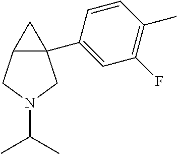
C12(C3=CC(F)=C(C)C=C3)C(CN(C(C)C)C1)C2
